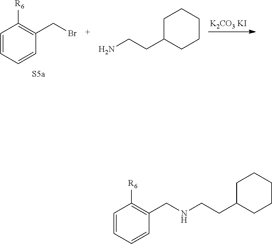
[K2CO3 KI].C1C(CCN)CCCC1.BrCC1=C([R6])C=CC=C1.C1C(CCNCC2=C([R6])C=CC=C2)CCCC1
